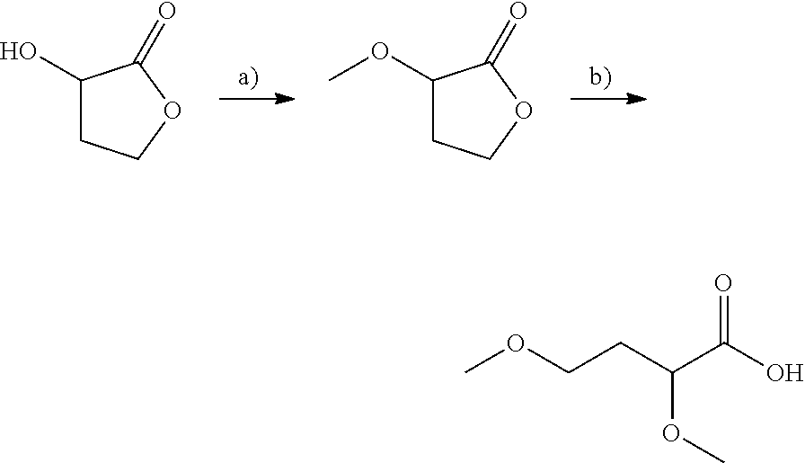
C1(O)CCOC1=O.C1(OC)CCOC1=O.O=C(O)C(CCOC)OC
